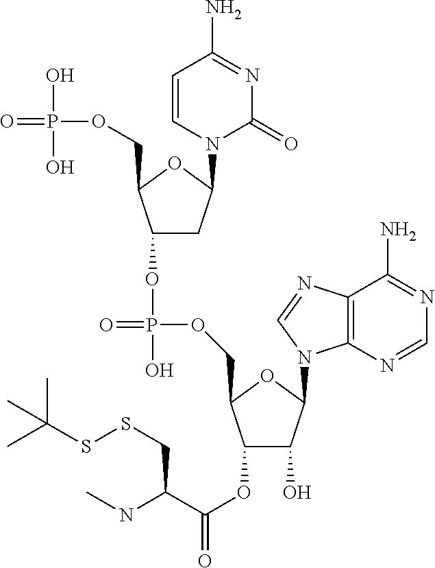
C1=CN(C2CC(OP(=O)(OCC3C(OC(=O)C(NC)CSSC(C)(C)C)C(O)C(N4C5=C(N=C4)C(N)=NC=N5)O3)O)C(COP(=O)(O)O)O2)C(=O)N=C1N
